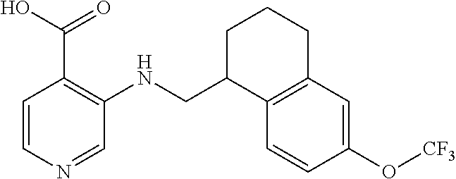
C1=CN=CC(NCC2C3=C(CCC2)C=C(O[CF3])C=C3)=C1C(O)=O
